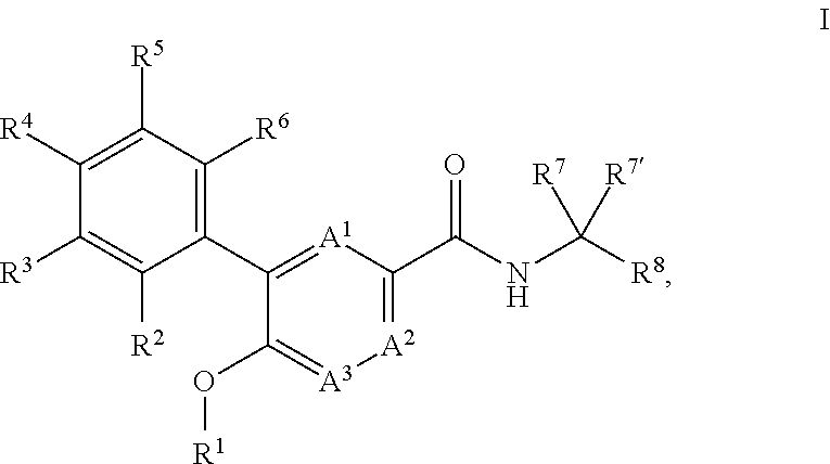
C1([R4])=C([R5])C([R6])=C(C2=[A1]C(C(NC([R8])([R7])[R7])=O)=[A2][A3]=C2O[R1])C([R2])=C1[R3]
